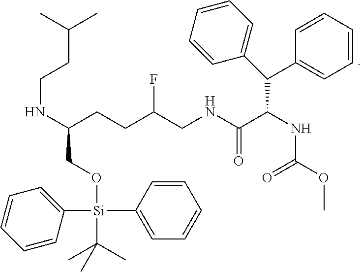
N(C(CO[Si](C1=CC=CC=C1)(C1=CC=CC=C1)C(C)(C)C)CCC(CNC(=O)C(NC(=O)OC)C(C1=CC=CC=C1)C1=CC=CC=C1)F)CCC(C)C
